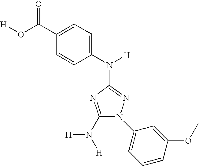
C1(N([H])[H])=NC(N(C2=CC=C(C(=O)O[H])C=C2)[H])=NN1C1=CC=CC(OC)=C1
